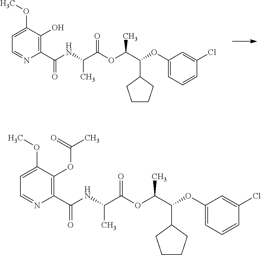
N(C(C(OC(C(OC1=CC=CC(Cl)=C1)C1CCCC1)C)=O)C)C(C1=C(O)C(OC)=CC=N1)=O.N(C(C(OC(C(OC1=CC=CC(Cl)=C1)C1CCCC1)C)=O)C)C(C1=C(OC(=O)C)C(OC)=CC=N1)=O
